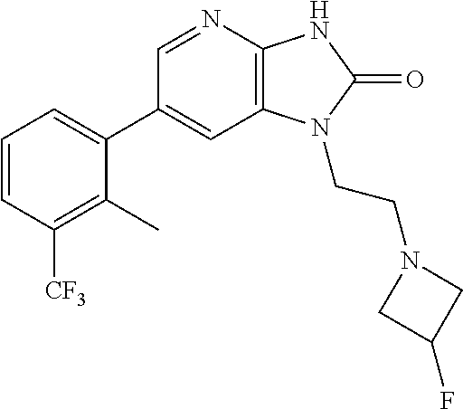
C1(C2=CC=CC([CF3])=C2C)=CC2=C(N=C1)NC(=O)N2CCN1CC(F)C1
